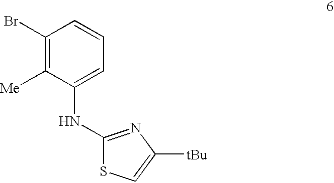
C1([Me])=C(Br)C=CC=C1NC1=NC([tBu])=CS1
